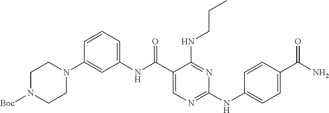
N(C(C1=CN=C(NC2=CC=C(C(N)=O)C=C2)N=C1NCCC)=O)C1=CC=CC(N2CCN([Boc])CC2)=C1
